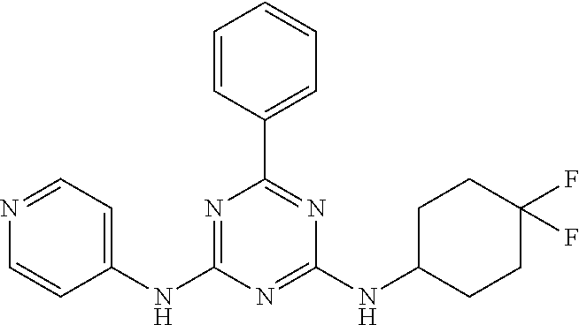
C1=CC(C2=NC(NC3CCC(F)(F)CC3)=NC(NC3=CC=NC=C3)=N2)=CC=C1
